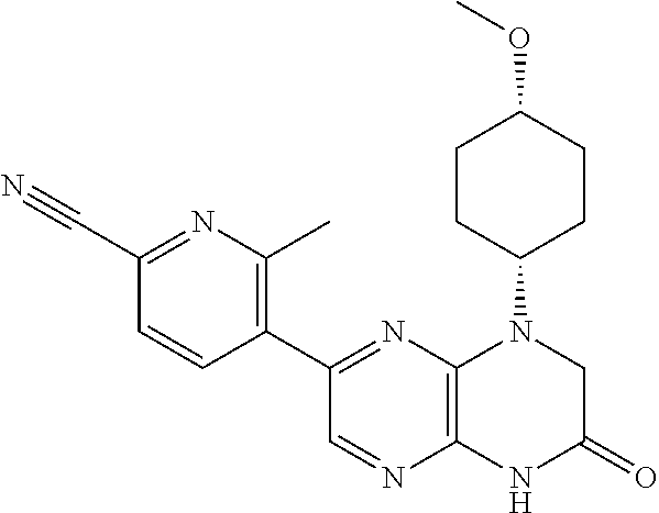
C12=C(N=C(C3=C(C)N=C(C#N)C=C3)C=N1)N(C1CCC(OC)CC1)CC(=O)N2
